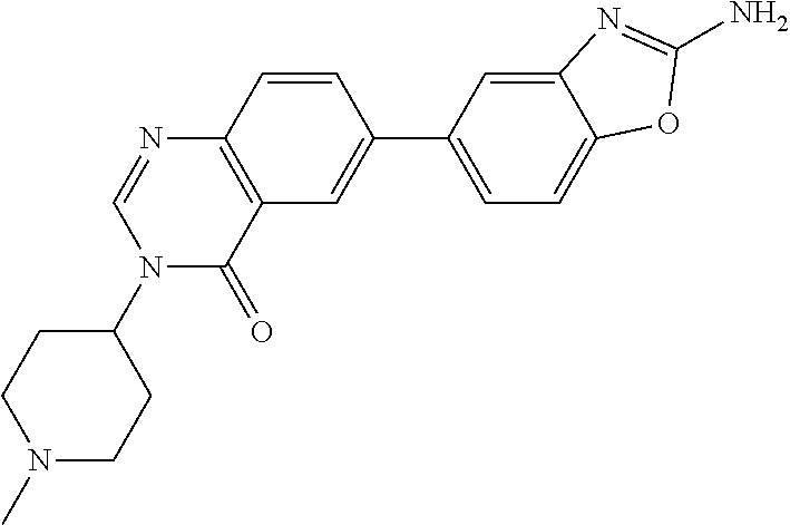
N1(C)CCC(N2C(=O)C3=C(N=C2)C=CC(C2=CC=C4C(=C2)N=C(N)O4)=C3)CC1
